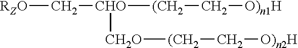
[RZO]C[CHO]([CH2O][(CH2]C[O)n2H])[(CH2]C[O)n1H]
